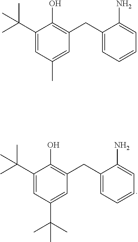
C1(C(C)(C)C)=CC(C(C)(C)C)=CC(CC2=CC=CC=C2N)=C1O.C1(C(C)(C)C)=CC(C)=CC(CC2=CC=CC=C2N)=C1O
